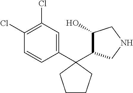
C1=CC(C2(C3C(O)CNC3)CCCC2)=CC(Cl)=C1Cl
